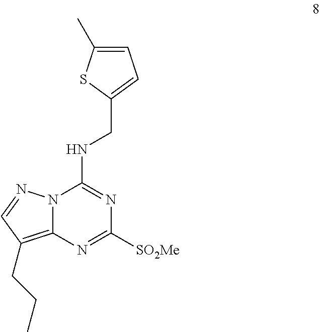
N12C(=C(CCC)C=N1)N=C([SO2Me])N=C2NCC1=CC=C(C)S1
